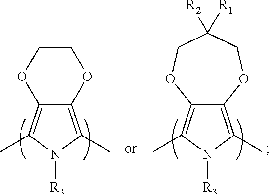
C12=C(C)N([R3])C(C)=C1OCC([R2])([R1])CO2.C12=C(C)N([R3])C(C)=C1OCCO2
